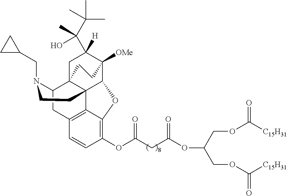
C(OC([C15H31])=O)C(COC([C15H31])=O)OC(CC(OC1=C2C3=C(C=C1)CC1C45CC([H])(C(O)(C(C)(C)C)C)C([OMe])(C(O2)C34CCN1CC1CC1)CC5)=O)=O
